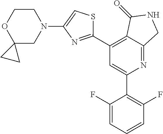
C1(C2=NC(N3CCOC4(C3)CC4)=CS2)=C2C(=NC(C3=C(F)C=CC=C3F)=C1)CNC2=O
